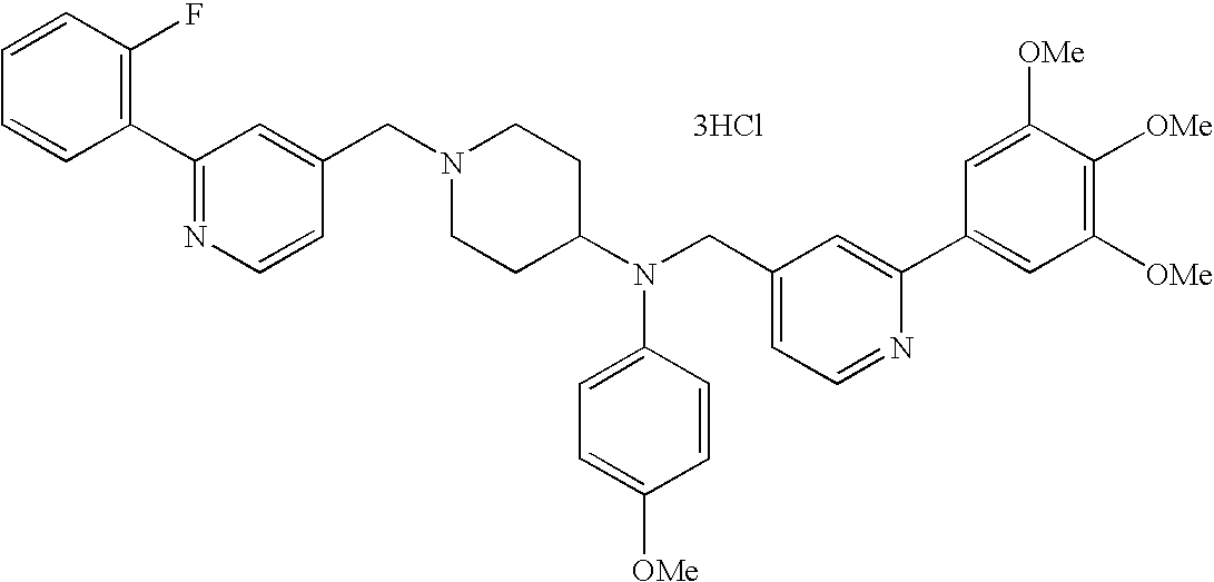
C1=CC=CC(F)=C1C1=NC=CC(CN2CCC(N(CC3=CC=NC(C4=CC([OMe])=C([OMe])C([OMe])=C4)=C3)C3=CC=C([OMe])C=C3)CC2)=C1.[3HCl]
